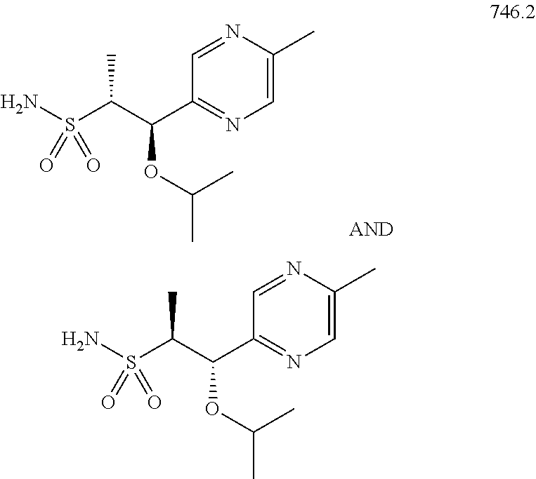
C1=NC(C)=CN=C1C(C(S(N)(=O)=O)C)OC(C)C.C1=NC(C)=CN=C1C(C(S(N)(=O)=O)C)OC(C)C
